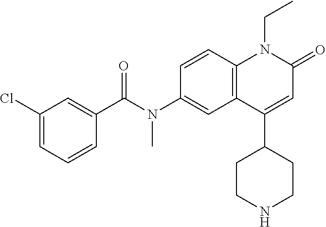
N(C1=CC2=C(C=C1)N(CC)C(=O)C=C2C1CCNCC1)(C(C1=CC(Cl)=CC=C1)=O)C
